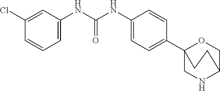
C(NC1=CC=C(C23CNC(CO2)CC3)C=C1)(NC1=CC=CC(Cl)=C1)=O
